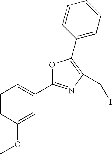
C1=CC(OC)=CC(C2=NC(CI)=C(C3=CC=CC=C3)O2)=C1
